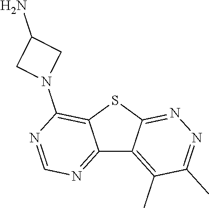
C12=NC=NC(N3CC(N)C3)=C1SC1=NN=C(C)C(C)=C21
